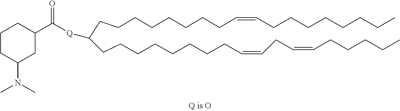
C(CCCCCCCC=CCCCCCCCC)C(CCCCCCCCC=CCC=CCCCCC)[Q]C(=O)C1CCCC(N(C)C)C1
